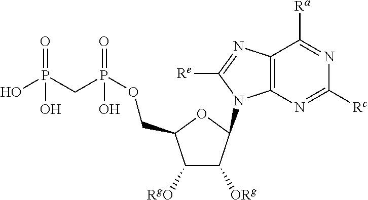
OP(CP(OCC1C([RgO])C([ORg])C(N2C3=C(N=C2[Re])C([Ra])=NC([Rc])=N3)O1)(O)=O)(O)=O
